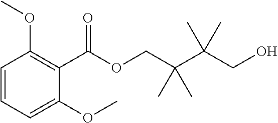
O(C1=C(C(OCC(C(CO)(C)C)(C)C)=O)C(OC)=CC=C1)C
